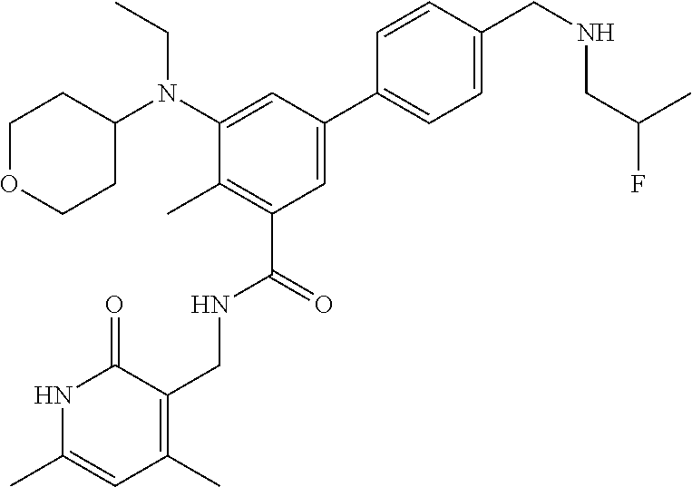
N1C(C)=CC(C)=C(CNC(C2=C(C)C(N(C3CCOCC3)CC)=CC(C3=CC=C(CNCC(F)C)C=C3)=C2)=O)C1=O
